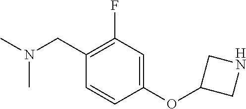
N(C)(C)CC1=C(F)C=C(OC2CNC2)C=C1
